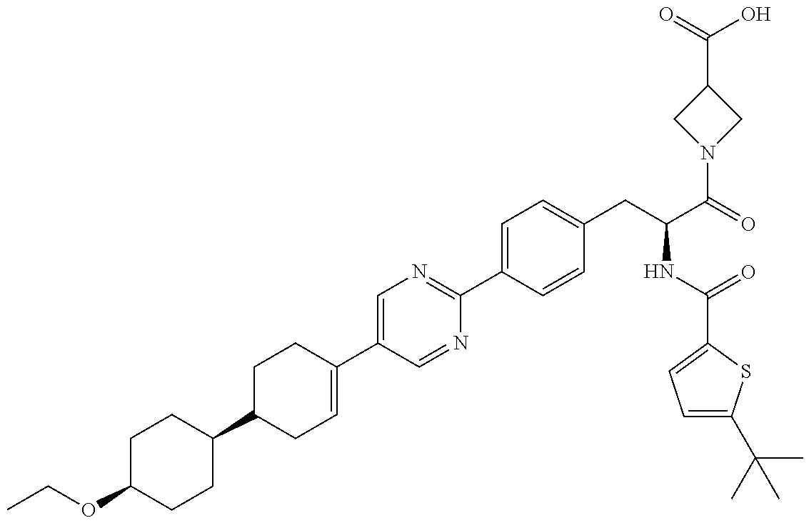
CCOC1CCC(C2CC=C(C3=CN=C(C4=CC=C(CC(C(=O)N5CC(C(=O)O)C5)NC(=O)C5=CC=C(C(C)(C)C)S5)C=C4)N=C3)CC2)CC1
